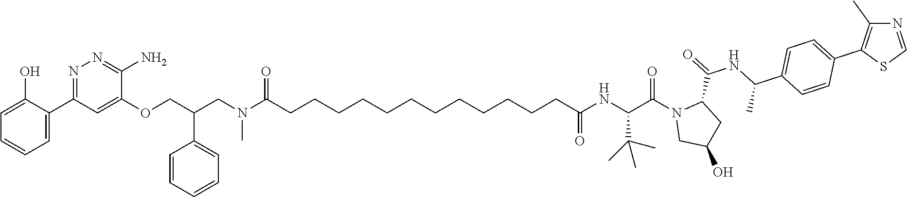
C1=C(O)C(C2=NN=C(N)C(OCC(CN(C)C(=O)CCCCCCCCCCCCC(NC(C(N3CC(O)CC3C(=O)NC(C3=CC=C(C4=C(C)N=CS4)C=C3)C)=O)C(C)(C)C)=O)C3=CC=CC=C3)=C2)=CC=C1
